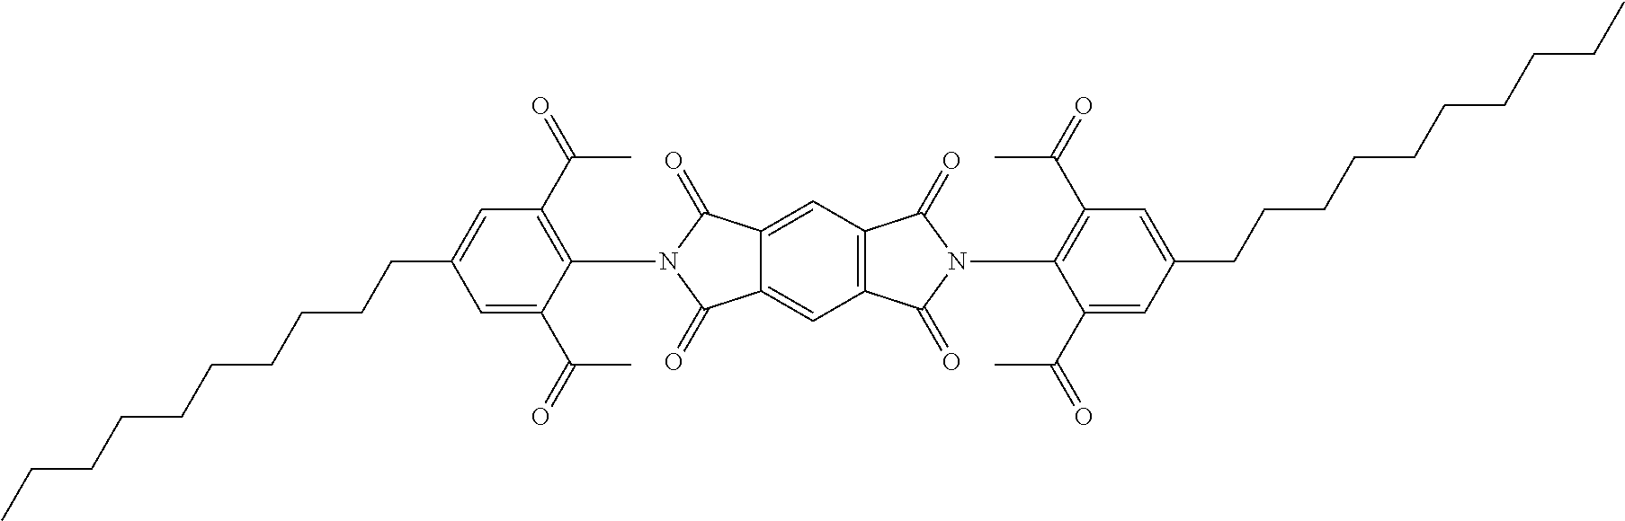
C(CCC1=CC(C(C)=O)=C(N2C(=O)C3=CC4=C(C=C3C2=O)C(=O)N(C2=C(C(C)=O)C=C(CCCCCCCCCC)C=C2C(C)=O)C4=O)C(C(C)=O)=C1)CCCCCCC
